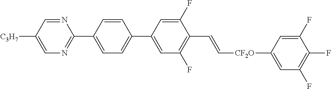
C1=CC(C2=NC=C([C3H7])C=N2)=CC=C1C1=CC(F)=C(C=C[CF2O]C2=CC(F)=C(F)C(F)=C2)C(F)=C1
